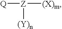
[Q][Z]([(X)m])[(Y)n]
